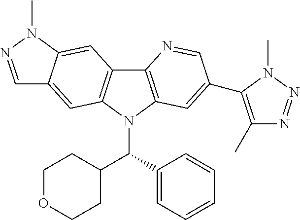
C12=C(N(C(C3=CC=CC=C3)C3CCOCC3)C3=C1C=C1C(=C3)C=NN1C)C=C(C1=C(C)N=NN1C)C=N2
